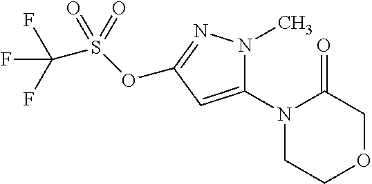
C1(N2CCOCC2=O)=CC(OS(=O)(=O)C(F)(F)F)=NN1C
